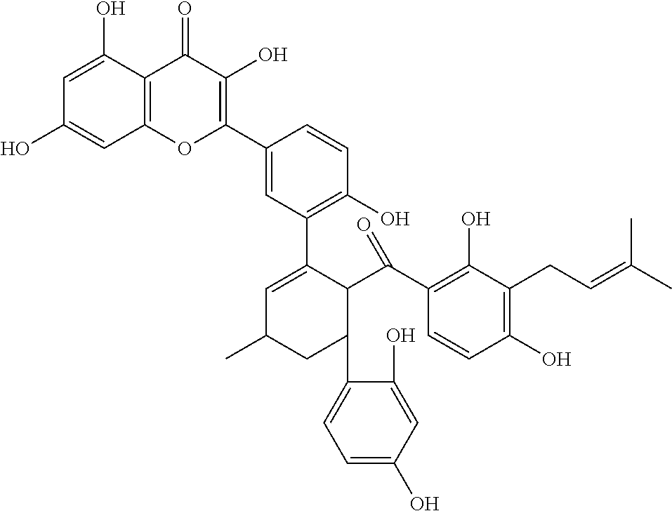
C1=C(O)C2=C(C=C1O)OC(C1=CC(C3=CC(C)CC(C4=CC=C(O)C=C4O)C3C(C3=C(O)C(CC=C(C)C)=C(O)C=C3)=O)=C(O)C=C1)=C(O)C2=O
